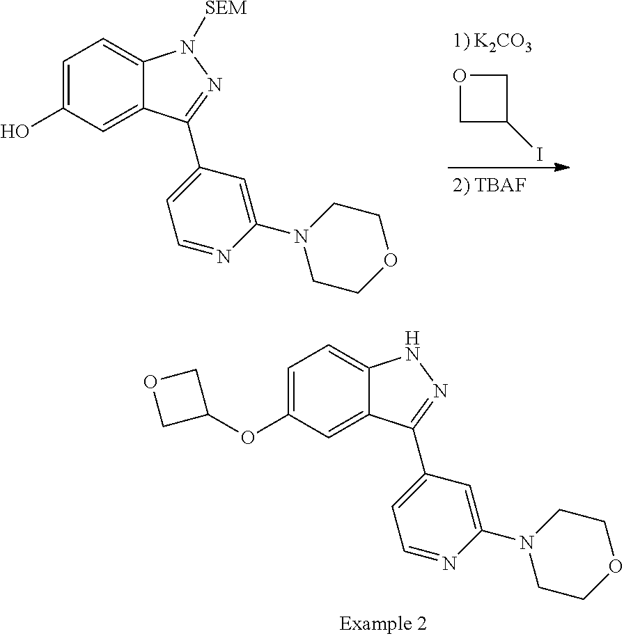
C1=C(OC2COC2)C=C2C(=C1)NN=C2C1=CC=NC(N2CCOCC2)=C1.[1) K2CO3].C1C(I)CO1.C1=C(O)C=C2C(=C1)N([SEM])N=C2C1=CC=NC(N2CCOCC2)=C1
